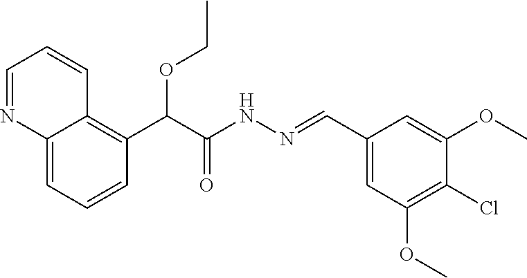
C1=C2C(=C(C(C(NN=CC3=CC(OC)=C(Cl)C(OC)=C3)=O)OCC)C=C1)C=CC=N2
